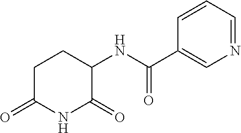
C1C(=O)NC(=O)C(NC(C2=CN=CC=C2)=O)C1
